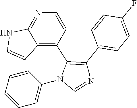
C1=CC=CC=C1N1C=NC(C2=CC=C(F)C=C2)=C1C1=C2C(=NC=C1)NC=C2
